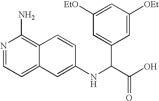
C1([EtO])=CC([OEt])=CC(C(C(O)=O)NC2=CC3=CC=NC(N)=C3C=C2)=C1
